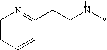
C(CN*)C1=NC=CC=C1
